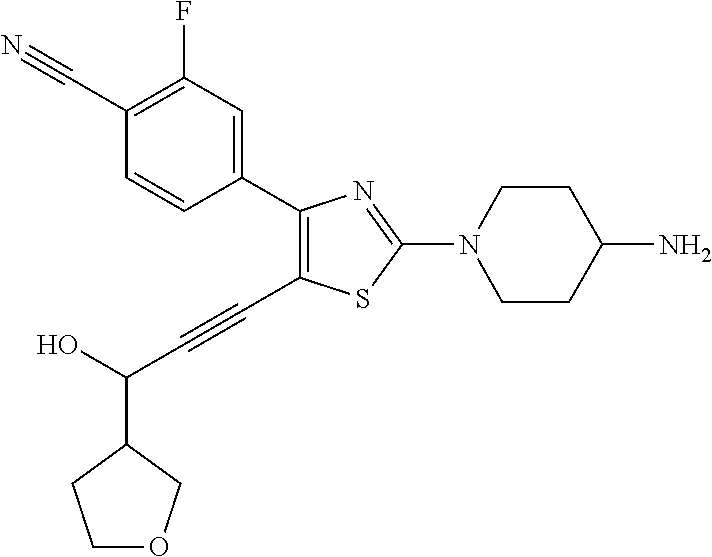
C1(C2=CC(F)=C(C#N)C=C2)=C(C#CC(O)C2CCOC2)SC(N2CCC(N)CC2)=N1
